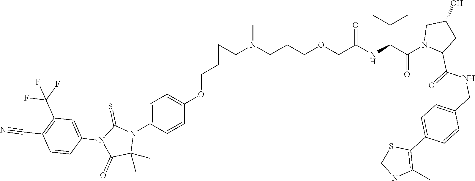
C1=C(N2C(=S)N(C3=CC(C(F)(F)F)=C(C#N)C=C3)C(=O)C2(C)C)C=CC(OCCCCN(CCCOCC(NC(C(N2C(C(NCC3=CC=C(C4=C(C)NCS4)C=C3)=O)CC(O)C2)=O)C(C)(C)C)=O)C)=C1
